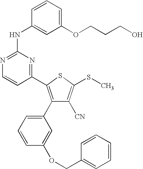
C1(C2=C(C3=CC=CC(OCC4=CC=CC=C4)=C3)C([CN])=C(SC)S2)=NC(NC2=CC(OCCCO)=CC=C2)=NC=C1
